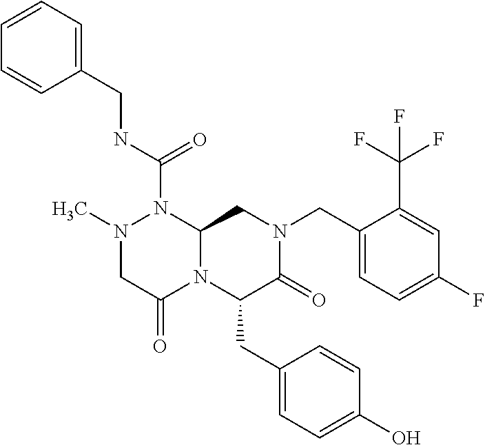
N(C(=O)N1N(C)CC(=O)N2C1CN(CC1=CC=C(F)C=C1C(F)(F)F)C(=O)C2CC1=CC=C(O)C=C1)CC1=CC=CC=C1
